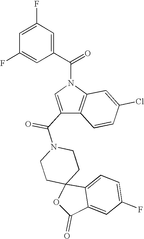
C1CN(C(C2=CN(C(C3=CC(F)=CC(F)=C3)=O)C3=C2C=CC(Cl)=C3)=O)CCC12C1=CC=C(F)C=C1C(=O)O2
